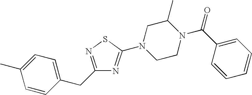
C1=CC(CC2=NSC(N3CCN(C(C4=CC=CC=C4)=O)C(C)C3)=N2)=CC=C1C
